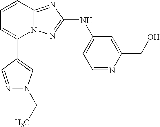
C1=CC2=NC(NC3=CC=NC(CO)=C3)=NN2C(C2=CN(CC)N=C2)=C1
